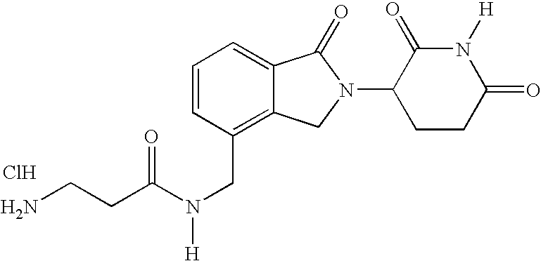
C1=CC(CN(C(=O)CCN)[H])=C2C(=C1)C(=O)N(C1CCC(=O)N([H])C1=O)C2.Cl
